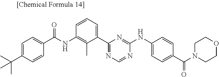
C1=CC(NC(C2=CC=C(C(C)(C)C)C=C2)=O)=C(C)C(C2=NC=NC(NC3=CC=C(C(N4CCOCC4)=O)C=C3)=N2)=C1
